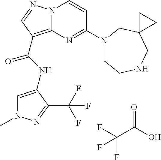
N(C(=O)C1=C2N(N=C1)C=CC(N1CCNCC3(C1)CC3)=N2)C1=CN(C)N=C1C(F)(F)F.FC(C(O)=O)(F)F
